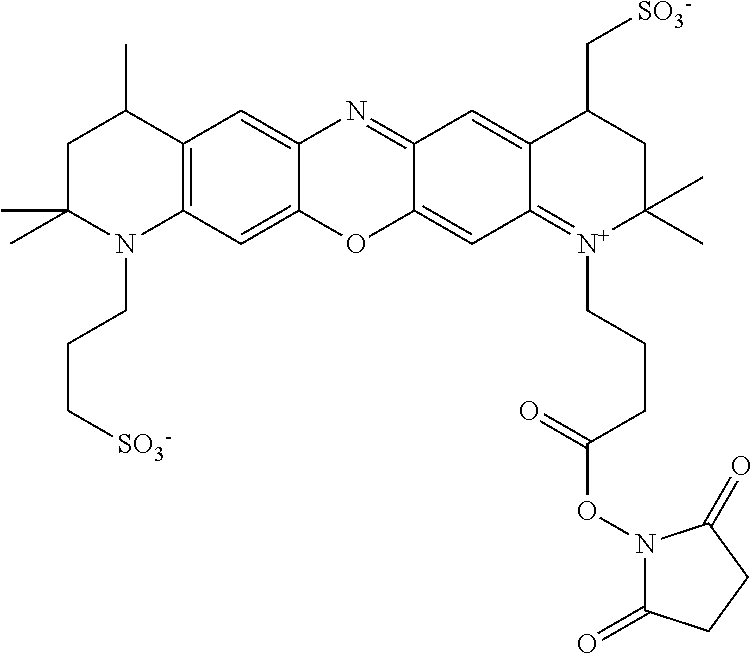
C12=C(C=C3C(=C1)N=C1C(=CC4=[N+](CCCC(ON5C(=O)CCC5=O)=O)C(C)(C)CC(C[SO3-])C4=C1)O3)N(CCC[SO3-])C(C)(C)CC2C
